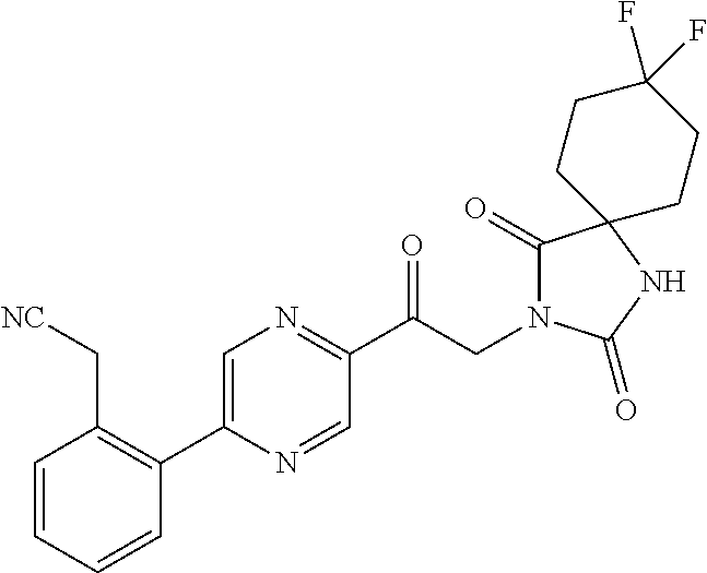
C1(C(CN2C(=O)C3(NC2=O)CCC(F)(F)CC3)=O)=NC=C(C2=C(C[NC])C=CC=C2)N=C1
